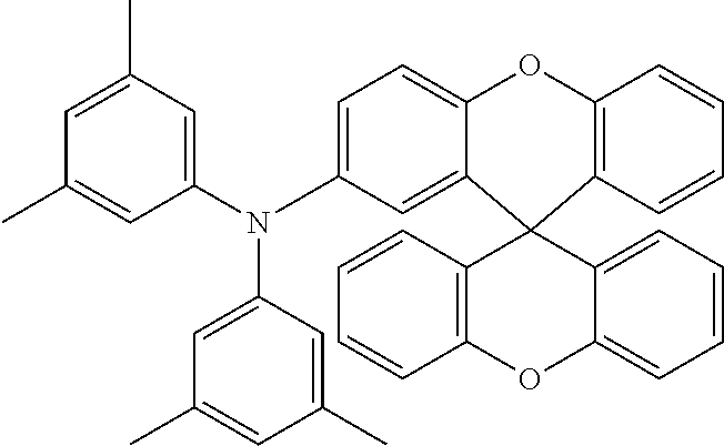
C1=CC2=C(C=C1)C1(C3=CC(N(C4=CC(C)=CC(C)=C4)C4=CC(C)=CC(C)=C4)=CC=C3O2)C2=CC=CC=C2OC2=C1C=CC=C2
